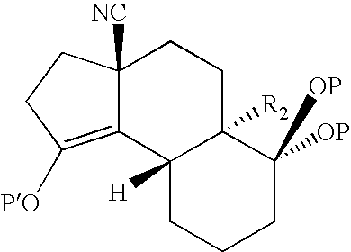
C12([NC])C(=C([PO])CC1)C1([H])C([R2])(CC2)C([OP])([OP])CCC1
